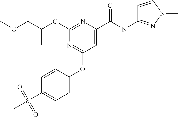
C(C)(COC)OC1=NC(C(NC2=NN(C)C=C2)=O)=CC(OC2=CC=C(S(C)(=O)=O)C=C2)=N1
